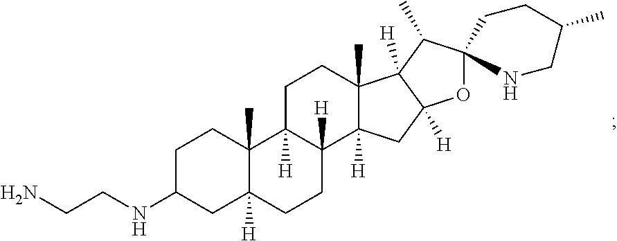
O1C2(C(C)C3([H])C1([H])CC1([H])C3(C)CCC3([H])C1([H])CCC1([H])C3(C)CCC(NCCN)C1)CCC(C)CN2
